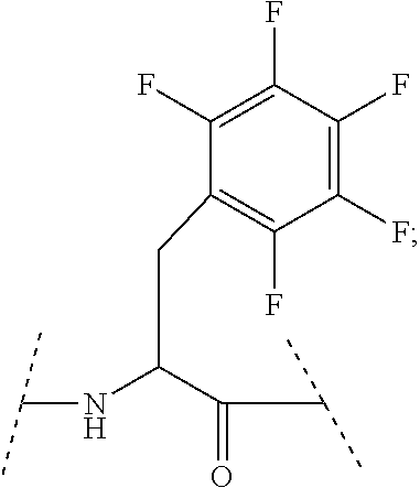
C(C(C(=O)C(C)C)NC(C)C)C1=C(F)C(F)=C(F)C(F)=C1F
